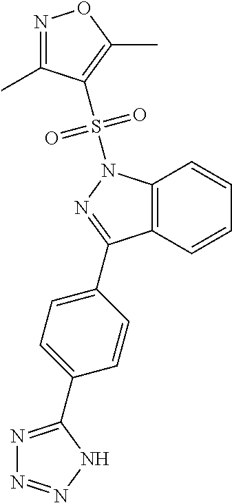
N1(S(=O)(=O)C2=C(C)ON=C2C)N=C(C2=CC=C(C3=NN=NN3)C=C2)C2=C1C=CC=C2
